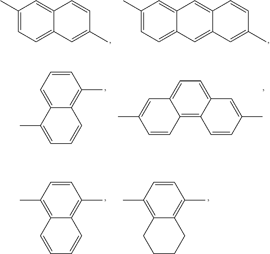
C1(C)=CC=C2C(=C1)C=C1C(=C2)C=C(C)C=C1.C1(C)=CC=C2C(=C1)C=CC(C)=C2.C1=C2C(=C(C)C=C1)C=CC=C2C.C12=C3C(=CC=C1C=C(C)C=C2)C=C(C)C=C3.C1(C)=C2C(=C(C)C=C1)C=CC=C2.C1(C)=C2C(=C(C)C=C1)CCCC2
